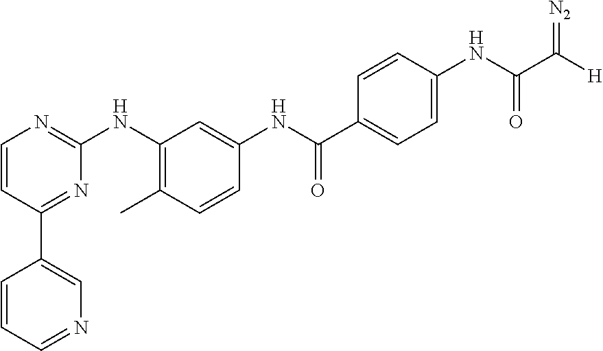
C1(C2=CN=CC=C2)=NC(NC2=C(C)C=CC(NC(C3=CC=C(NC(C([H])=[N2])=O)C=C3)=O)=C2)=NC=C1
